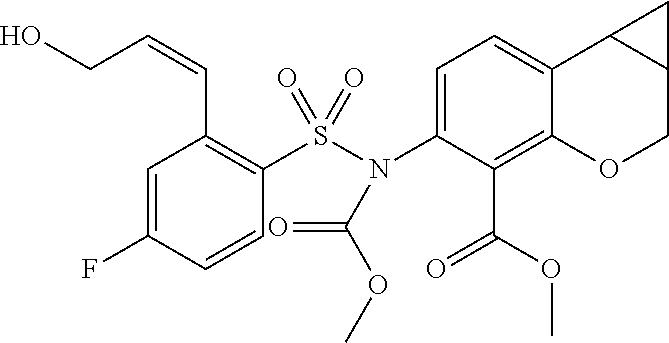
C1=C(N(S(C2=C(C=CCO)C=C(F)C=C2)(=O)=O)C(OC)=O)C(C(OC)=O)=C2C(=C1)C1C(CO2)C1
